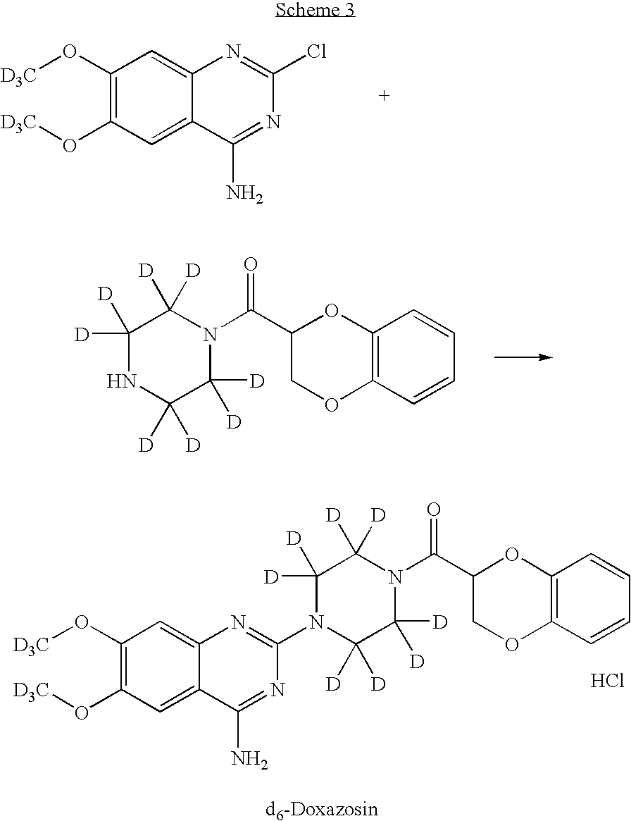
C1(O[D3C])=C(O[D3C])C=C2C(=C1)C(N)=NC(Cl)=N2.C1([D])([D])C([D])([D])N(C(C2COC3=C(O2)C=CC=C3)=O)C([D])([D])C([D])([D])N1.C1([D])([D])C([D])([D])N(C(C2COC3=C(O2)C=CC=C3)=O)C([D])([D])C([D])([D])N1C1=NC2=CC(O[D3C])=C(O[D3C])C=C2C(N)=N1.Cl
